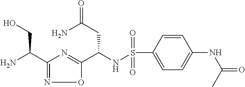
C(NS(C1=CC=C(NC(C)=O)C=C1)(=O)=O)(C1=NC(C(N)CO)=NO1)CC(=O)N
